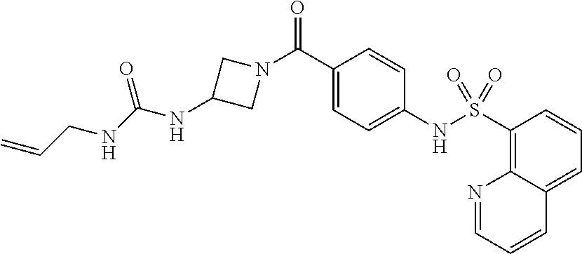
C1(C(N2CC(NC(=O)NCC=C)C2)=O)=CC=C(NS(C2=C3C(=CC=C2)C=CC=N3)(=O)=O)C=C1
